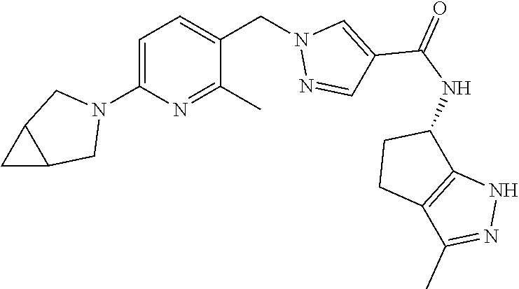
C1=C(N2CC3C(C2)C3)N=C(C)C(CN2N=CC(C(NC3CCC4=C3NN=C4C)=O)=C2)=C1
